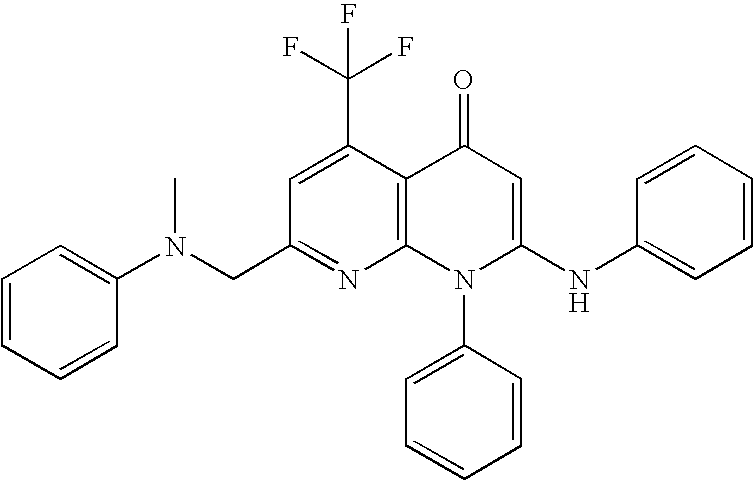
N1=C(CN(C)C2=CC=CC=C2)C=C(C(F)(F)F)C2=C1N(C1=CC=CC=C1)C(NC1=CC=CC=C1)=CC2=O
